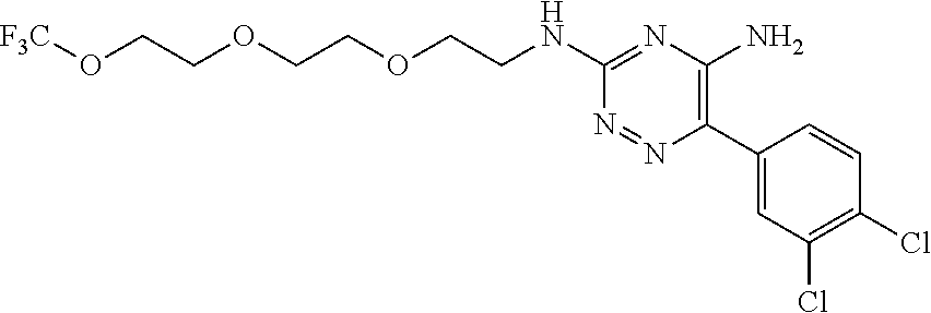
C1(C2=C(N)N=C(NCCOCCOCCO[F3C])N=N2)=CC(Cl)=C(Cl)C=C1
